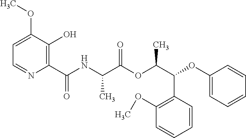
C1=C(OC)C(O)=C(C(NC(C(OC(C(OC2=CC=CC=C2)C2=C(OC)C=CC=C2)C)=O)C)=O)N=C1
